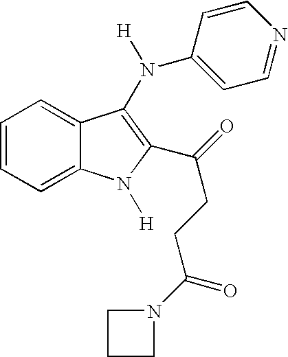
C1=CC=C2C(=C1)N([H])C(C(CCC(N1CCC1)=O)=O)=C2N(C1=CC=NC=C1)[H]
